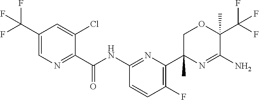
C1(C(F)(F)F)=CN=C(C(NC2=NC(C3(C)N=C(N)C(C(F)(F)F)(C)OC3)=C(F)C=C2)=O)C(Cl)=C1
